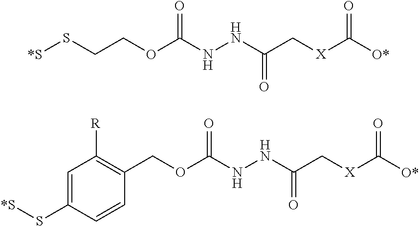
[*S]SCCOC(NNC(C[X]C([O*])=O)=O)=O.C1=C(S[*S])C=CC(COC(NNC(C[X]C([O*])=O)=O)=O)=C1[R]
